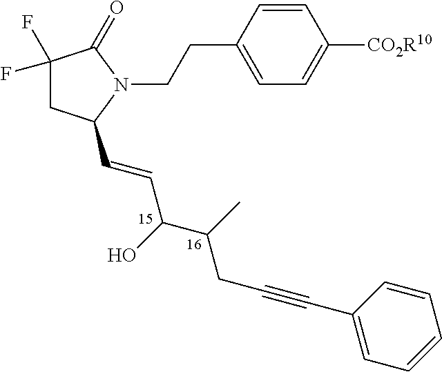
C1=CC(CCN2C(=O)C(F)(F)CC2C=CC(C(CC#CC2=CC=CC=C2)C)O)=CC=C1[CO2R10]
